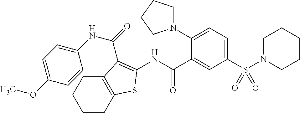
N1(S(C2=CC=C(N3CCCC3)C(C(NC3=C(C(=O)NC4=CC=C(OC)C=C4)C4=C(CCCC4)S3)=O)=C2)(=O)=O)CCCCC1
